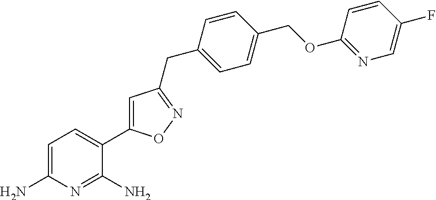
C1=C(N)N=C(N)C(C2=CC(CC3=CC=C(COC4=NC=C(F)C=C4)C=C3)=NO2)=C1
